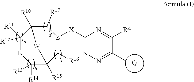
C1([X][Z]2C([R17])C3([R18])C([R12])([R11])[E]C([R13])([R14])C([R15])(C2[R16])[W]3)=NN=C(C)C([RA])=N1.[Q]
